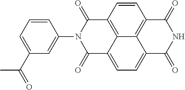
N1(C2=CC(C(=O)C)=CC=C2)C(=O)C2=C3C(=CC=C4C3=C(C=C2)C(=O)NC4=O)C1=O
